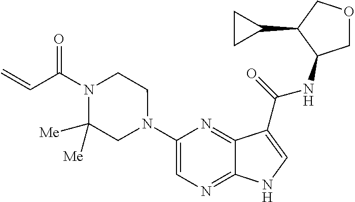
C1(N2CCN(C(C=C)=O)C([Me])([Me])C2)=CN=C2C(=N1)C(C(=O)NC1COCC1C1CC1)=CN2
